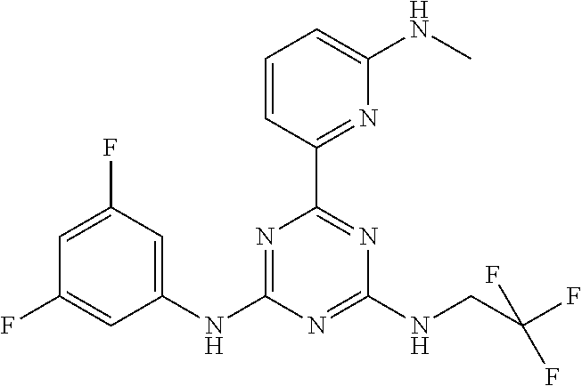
N1=C(NC2=CC(F)=CC(F)=C2)N=C(NCC(F)(F)F)N=C1C1=NC(NC)=CC=C1
